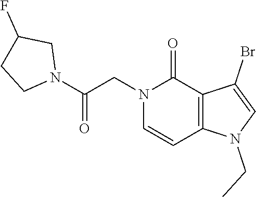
C12=C(N(CC)C=C1Br)C=CN(CC(N1CC(F)CC1)=O)C2=O
